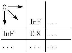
[0](->C)(->C)->C.[InF].[InF]
